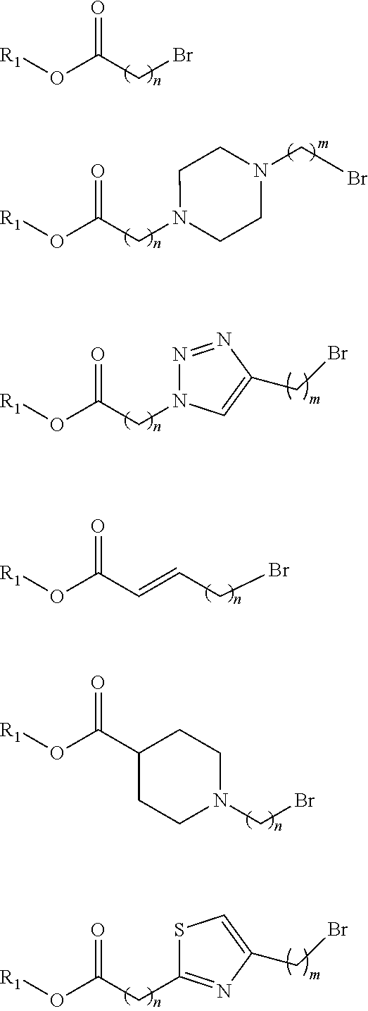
O(C(CBr)=O)[R1].O(C(CN1CCN(CBr)CC1)=O)[R1].O(C(CN1N=NC(CBr)=C1)=O)[R1].O(C(CC1=NC(CBr)=CS1)=O)[R1].O(C(C=CCBr)=O)[R1].O(C(C1CCN(CBr)CC1)=O)[R1]
